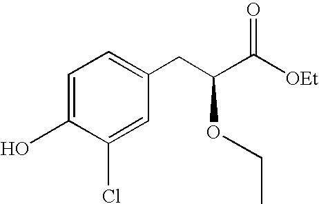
OC1=CC=C(CC(C([OEt])=O)OCC)C=C1Cl
